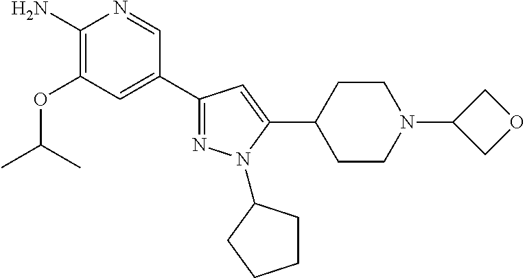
N1=C(C2=CC(OC(C)C)=C(N)N=C2)C=C(C2CCN(C3COC3)CC2)N1C1CCCC1
